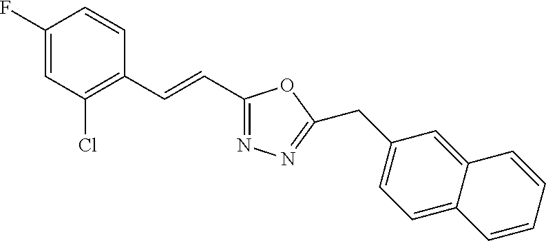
C1(F)=CC(Cl)=C(C=CC2=NN=C(CC3=CC=C4C(=C3)C=CC=C4)O2)C=C1
